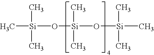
[Si](O[Si](C)(C)C)(O[Si](C)(C)C)(C)C
